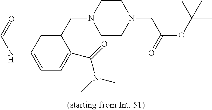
C1(CN2CCN(CC(OC(C)(C)C)=O)CC2)=CC(NC=O)=CC=C1C(=O)N(C)C
